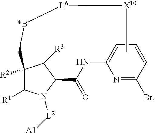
C1([R2])(C[*B][L6][X10]C)C([R1])N([L2][A1])C(C(NC2=CC=CC(Br)=N2)=O)C1[R3]
